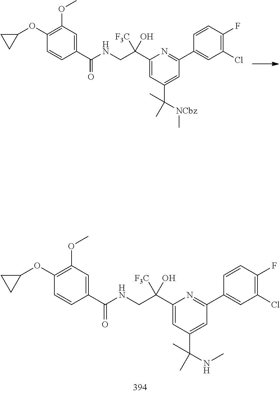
C1(OC2CC2)=C(OC)C=C(C(NCC(C2=CC(C([NCbz]C)(C)C)=CC(C3=CC(Cl)=C(F)C=C3)=N2)([F3C])O)=O)C=C1.C1(OC2CC2)=C(OC)C=C(C(NCC(C2=CC(C(C)(C)NC)=CC(C3=CC(Cl)=C(F)C=C3)=N2)([F3C])O)=O)C=C1
